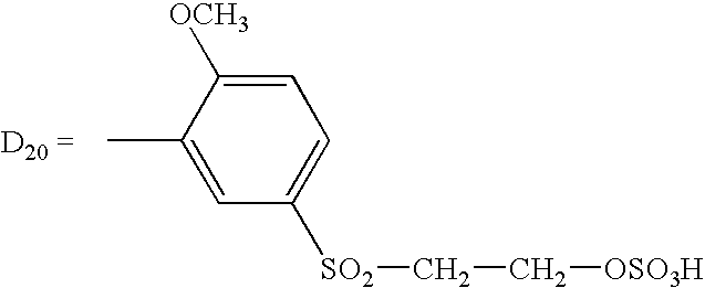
CC1=CC([SO2]CC[OSO3H])=CC=C1[OCH3]
